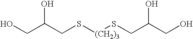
OCC(CS[(CH2)3]SCC(CO)O)O
